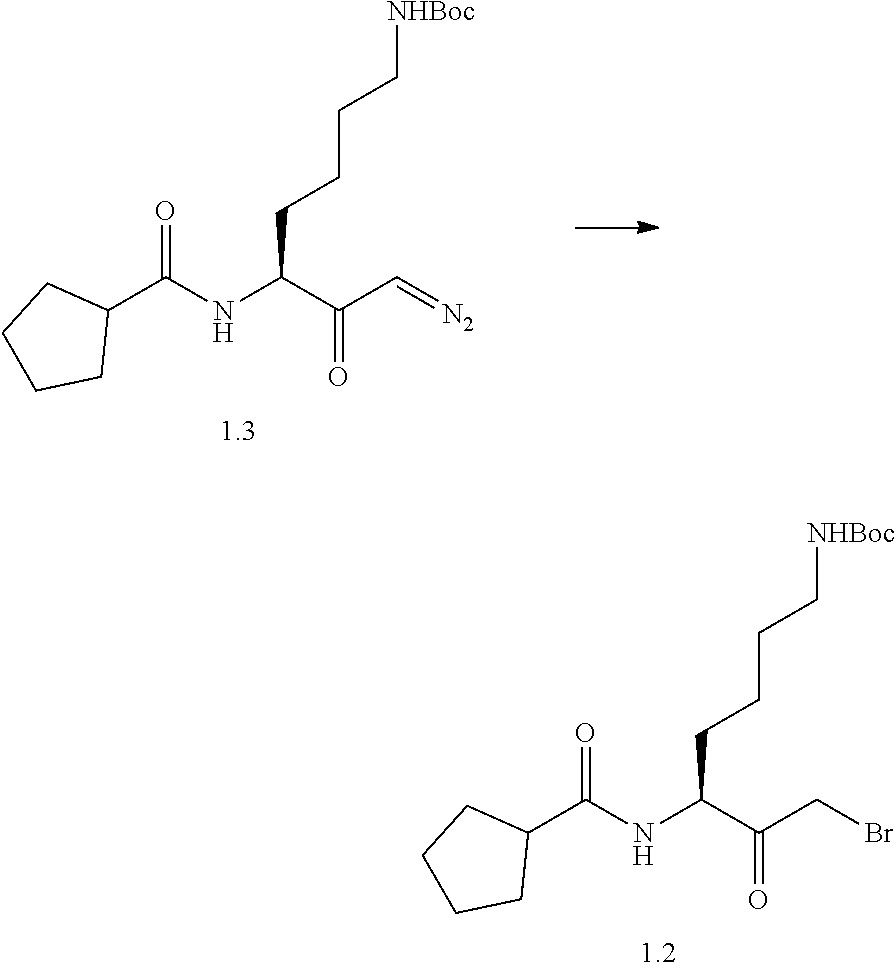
C1CCCC1C(=O)NC(C(=O)CBr)CCCC[NHBoc].C1CCCC1C(=O)NC(C(=O)C=[N2])CCCC[NHBoc]
